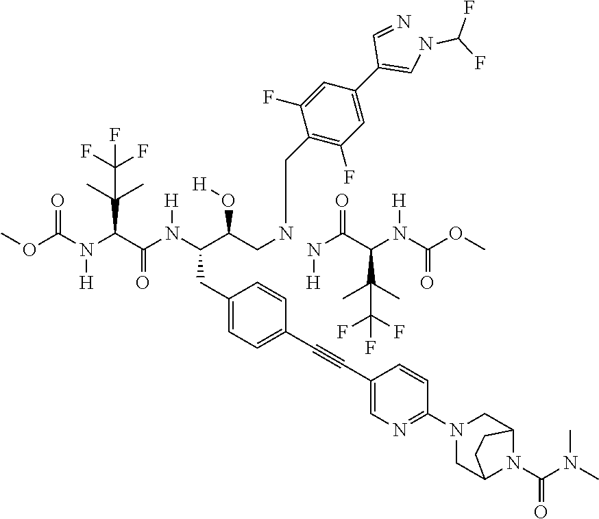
C1(CC(C(CNCC2=C(F)C=C(C(=CNC(F)F)C=N)C=C2F)O[H])N(C(C(N(C(OC)=O)[H])C(C)(C)C(F)(F)F)=O)[H])=CC=C(C#CC2=CN=C(N3CC4N(C(N(C)C)=O)C(C3)CC4)C=C2)C=C1.N(C(C(N(C(OC)=O)[H])C(C)(C)C(F)(F)F)=O)[H]
